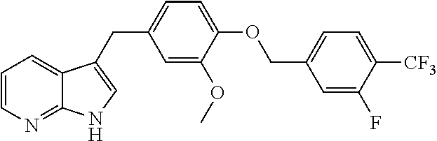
C1=CN=C2C(=C1)C(CC1=CC=C(OCC3=CC=C([CF3])C(F)=C3)C(OC)=C1)=CN2
